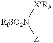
[RfSO2N]([XRA])[Z]
